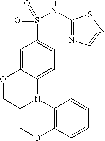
O=S(=O)(NC1=NC=NS1)C1=CC=C2C(=C1)OCCN2C1=C(OC)C=CC=C1
